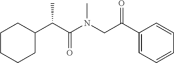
C1CCCC(C(C(N(CC(C2=CC=CC=C2)=O)C)=O)C)C1
